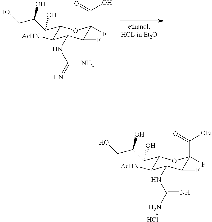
C1(C(C(CO)O)O)C([AcHN])C(NC(=N)N)C(F)C(F)(C(=O)O)O1.C1(C(C(CO)O)O)C([AcHN])C(NC(N)=N)C(F)C(F)(C(=O)[OEt])O1.Cl
